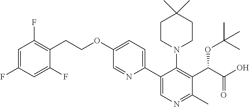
C1=C(F)C(CCOC2=CC=C(C3=CN=C(C)C(C(C(O)=O)OC(C)(C)C)=C3N3CCC(C)(C)CC3)N=C2)=C(F)C=C1F
